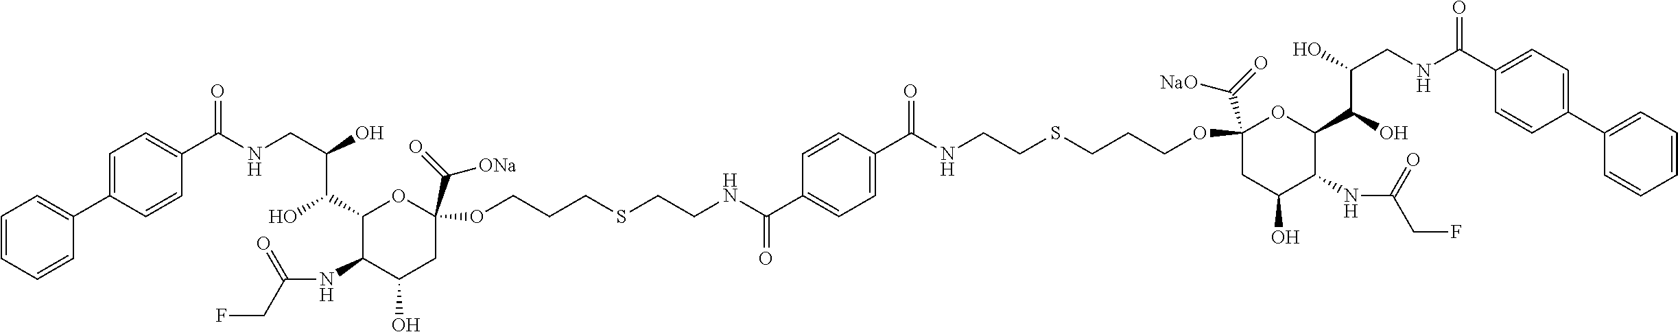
C1=CC=CC(C2=CC=C(C(=O)NCC(C(O)C3C(NC(=O)CF)C(O)CC(C([ONa])=O)(OCCCSCCNC(=O)C4=CC=C(C(=O)NCCSCCCOC5(C([NaO])=O)CC(O)C(NC(=O)CF)C(C(C(O)CNC(C6=CC=C(C7=CC=CC=C7)C=C6)=O)O)O5)C=C4)O3)O)C=C2)=C1
